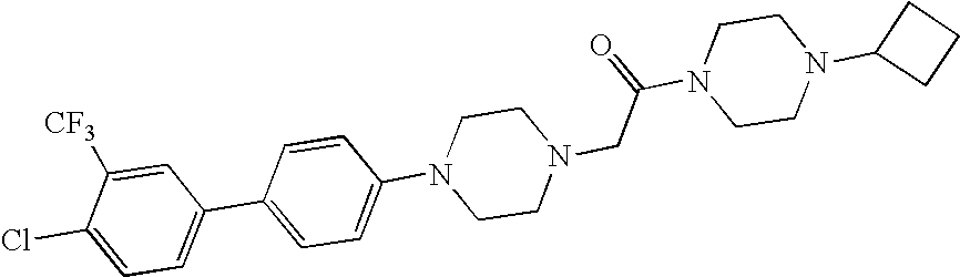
C1=CC(N2CCN(CC(N3CCN(C4CCC4)CC3)=O)CC2)=CC=C1C1=CC=C(Cl)C([CF3])=C1
